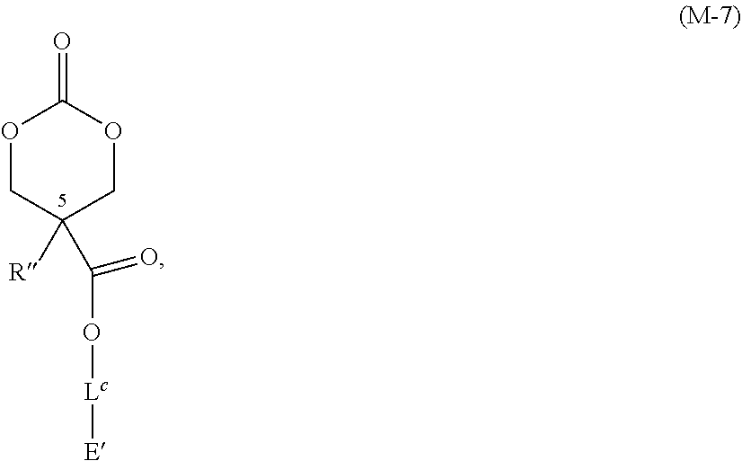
O1CC([R])(C(O[Lc][E])=O)COC1=O
